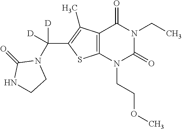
C12=C(N(CCOC)C(=O)N(CC)C1=O)SC(C(N1C(=O)NCC1)([D])[D])=C2C
